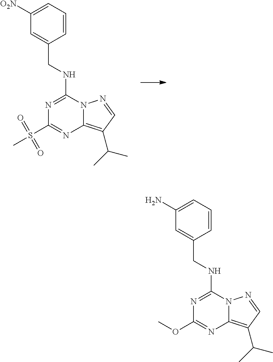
N1=C(NCC2=CC([O2N])=CC=C2)N2C(=C(C(C)C)C=N2)N=C1S(C)(=O)=O.N1=C(NCC2=CC(N)=CC=C2)N2C(=C(C(C)C)C=N2)N=C1OC
